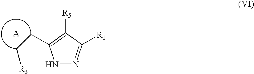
N1N=C([R1])C([R5])=C1CC[R3]
